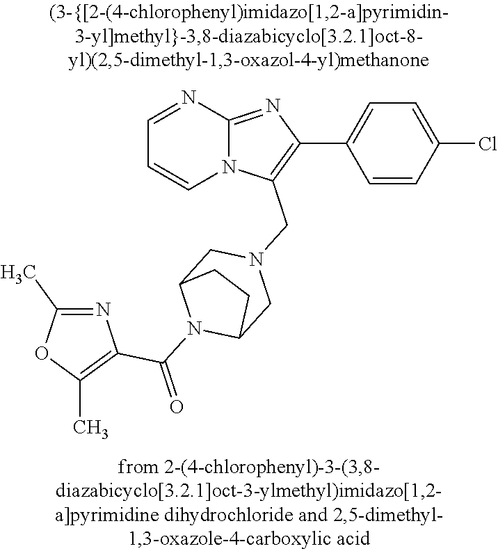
N12C(=NC(C3=CC=C(Cl)C=C3)=C1CN1CC3N(C(=O)C4=C(C)OC(C)=N4)C(C1)CC3)N=CC=C2
